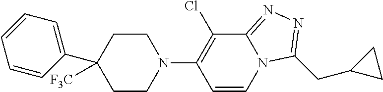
C1(C2([F3C])CCN(C3=C(Cl)C4=NN=C(CC5CC5)N4C=C3)CC2)=CC=CC=C1
